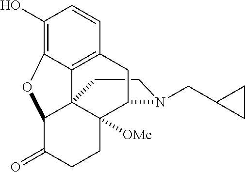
C1CN(CC2CC2)C2C3([OMe])C14C1=C(C=CC(O)=C1OC4C(=O)CC3)C2
